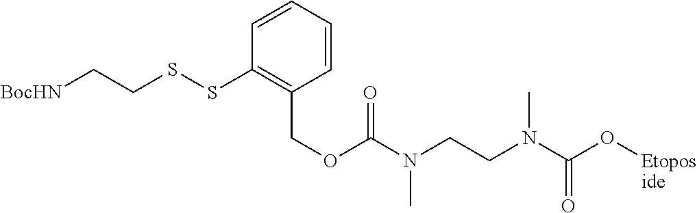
C1=CC=CC(COC(N(CCN(C(O[Etoposide])=O)C)C)=O)=C1SSCC[BocHN]
